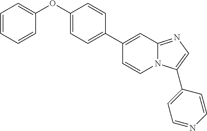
C1(OC2=CC=CC=C2)=CC=C(C2=CC3=NC=C(C4=CC=NC=C4)N3C=C2)C=C1
